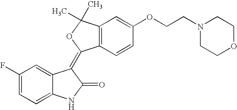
C1=C2C(=CC=C1F)NC(=O)C2=C1C2=C(C=C(OCCN3CCOCC3)C=C2)C(C)(C)O1
